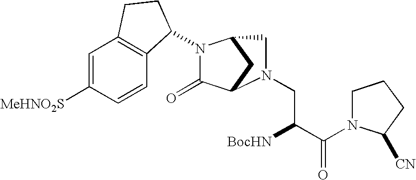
C1=C([MeHNO2S])C=CC2=C1CCC2N1C(=O)C2CC1CN2CC([BocHN])C(=O)N1CCCC1[CN]
